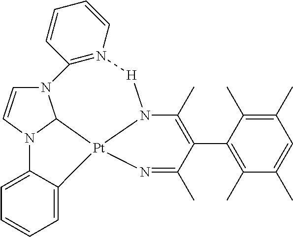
C1=CN2C3N1C1=N(C=CC=C1)[H]N1C(C)=C(C4=C(C)C(C)=CC(C)=C4C)C(C)=N[Pt]31C1=CC=CC=C21
